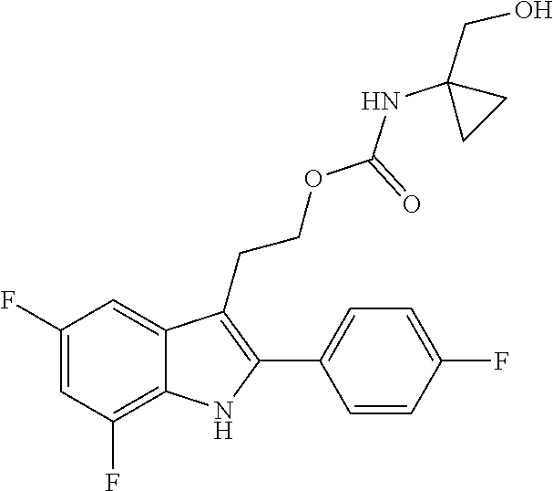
C1(F)=C2C(=CC(F)=C1)C(CCOC(NC1(CO)CC1)=O)=C(C1=CC=C(F)C=C1)N2
